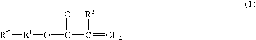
[Rf1][R1]OC(C(=C)[R2])=O
